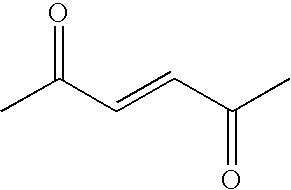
CC(C=CC(C)=O)=O
